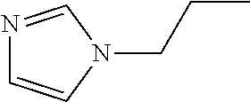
N1=CN(CCC)C=C1
